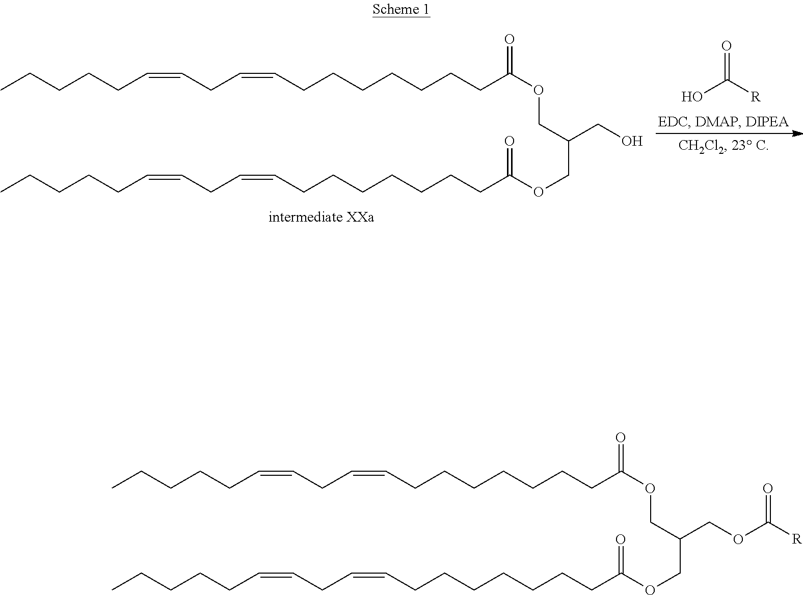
O=C([R])O.CCCCCC=CCC=CCCCCCCCC(OCC(COC(CCCCCCCC=CCC=CCCCCC)=O)CO)=O.CCCCCC=CCC=CCCCCCCCC(OCC(COC(CCCCCCCC=CCC=CCCCCC)=O)COC([R])=O)=O
